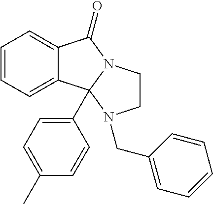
C12=CC=CC=C1C1(C3=CC=C(C)C=C3)N(C2=O)CCN1CC1=CC=CC=C1
